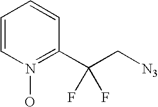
C1=CN(O)=C(C(C[N3])(F)F)C=C1
